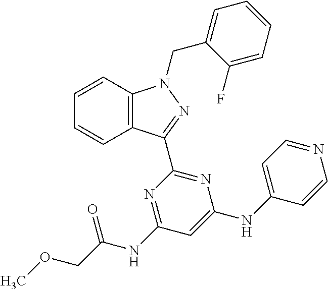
C1=CC2=C(C=C1)C(C1=NC(NC3=CC=NC=C3)=CC(NC(=O)COC)=N1)=NN2CC1=CC=CC=C1F
